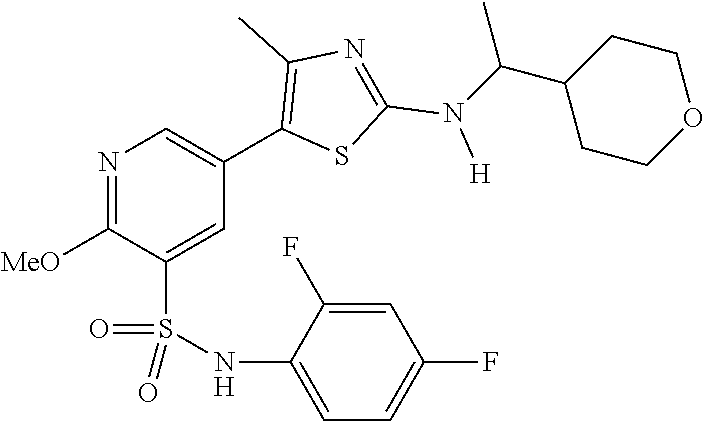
N1=C([MeO])C(S(NC2=CC=C(F)C=C2F)(=O)=O)=CC(C2=C(C)N=C(N([H])C(C3CCOCC3)C)S2)=C1
